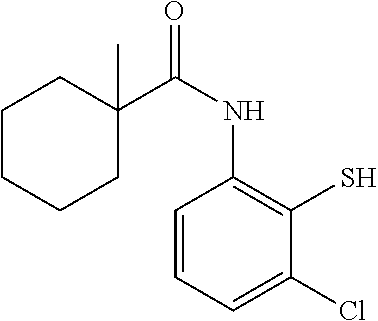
C1CCCC(C(NC2=C(S)C(Cl)=CC=C2)=O)(C)C1
